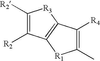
C1(C)=C([R4])C2=C([R1]1)C([R2])=C([R2])[R3]2
